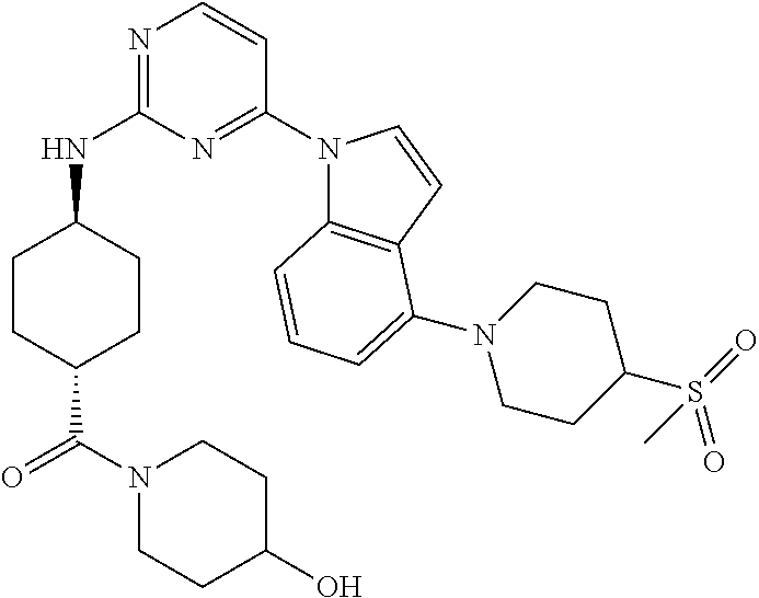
C1CC(C(N2CCC(O)CC2)=O)CCC1NC1=NC=CC(N2C3=C(C=C2)C(N2CCC(S(=O)(=O)C)CC2)=CC=C3)=N1
